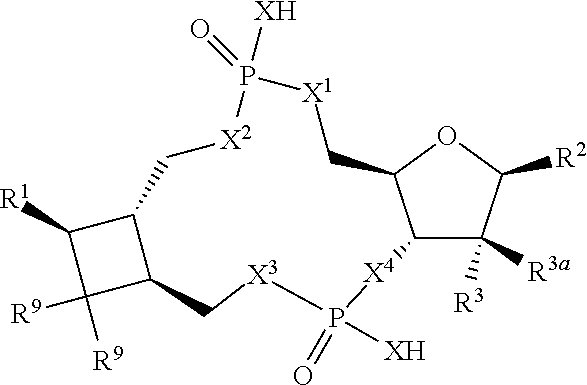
C12C([R3a])([R3])C([R2])OC1C[X1]P(=O)([XH])[X2]CC1C([R1])C([R9])([R9])C1C[X3]P(=O)([XH])[X4]2
